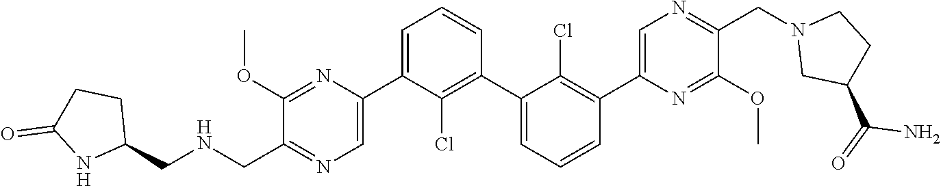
C1(OC)=NC(C2=CC=CC(C3=CC=CC(C4=CN=C(CN5CC(C(N)=O)CC5)C(OC)=N4)=C3Cl)=C2Cl)=CN=C1C[HN]CC1CCC(=O)N1
